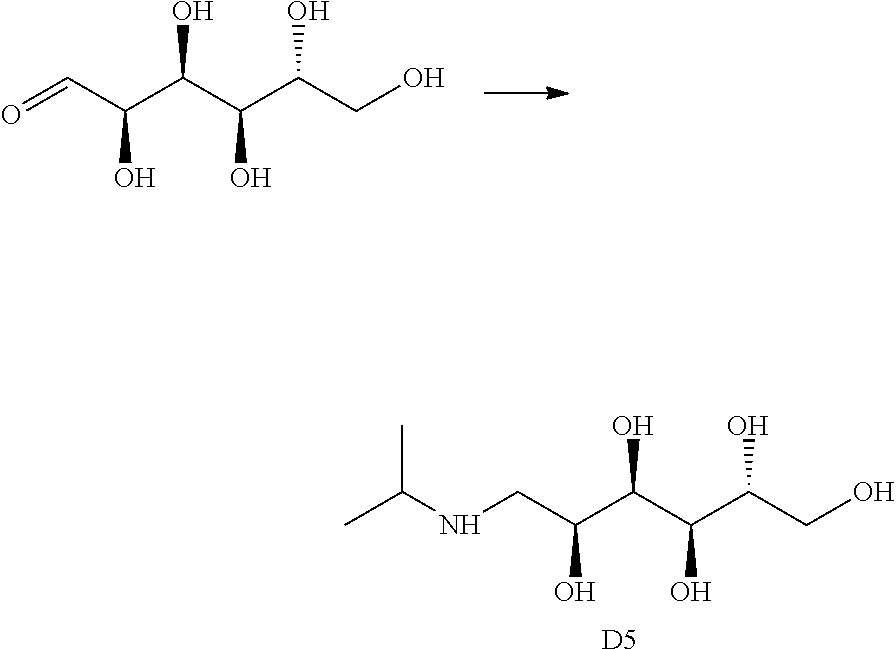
OCC(C(C(C(C=O)O)O)O)O.[D5].OCC(C(C(C(CNC(C)C)O)O)O)O
